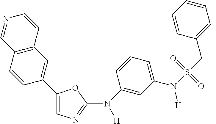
C12=C(C=CN=C1)C=C(C1=CN=C(N(C3=CC(N(S(=O)(=O)CC4=CC=CC=C4)[H])=CC=C3)[H])O1)C=C2
